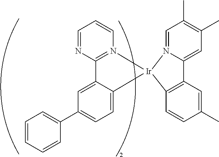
C1=CC=CC(C2=CC=C3C(=C2)C2=N(C=CC=N2)[Ir]32N3=CC(C)=C(C)C=C3C3=C2C=CC(C)=C3)=C1
